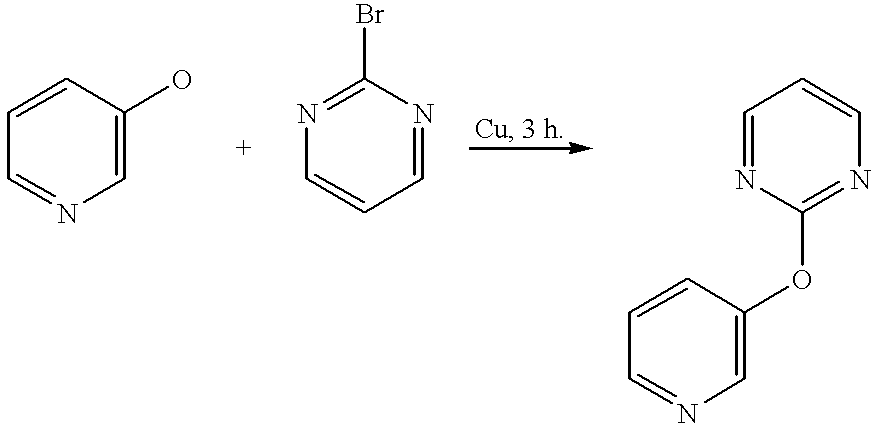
C1=C(O)C=CC=N1.C1=NC(Br)=NC=C1.C1=NC(OC2=CN=CC=C2)=NC=C1
